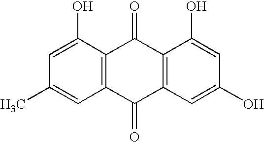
C1(O)=CC(C)=CC2=C1C(=O)C1=C(C2=O)C=C(O)C=C1O
